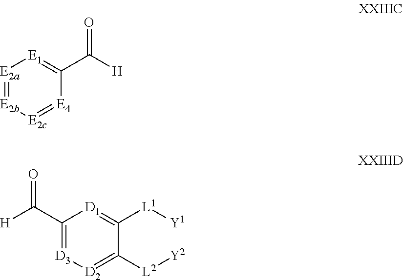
[E2a]1=[E2b][E2c]=[E4]C(C([H])=O)=[E1]1.C1(C([H])=O)=[D3][D2]=C([L2][Y2])C([L1][Y1])=[D1]1
